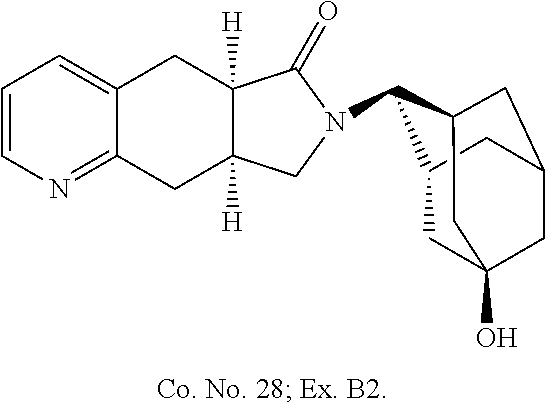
C12=CC=CN=C1CC1([H])C([H])(C2)C(=O)N(C2C3CC4(O)CC(CC2C4)C3)C1
